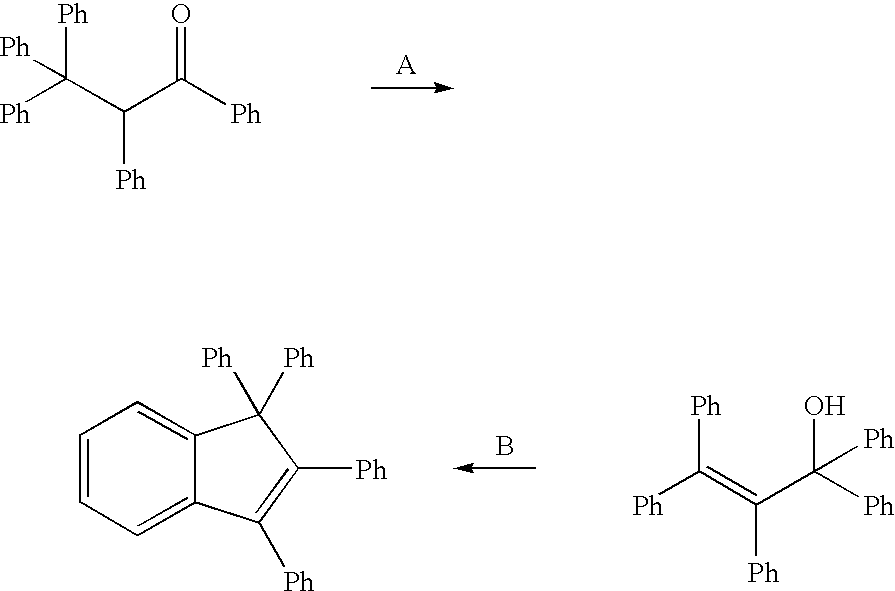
C(C(C([Ph])=O)[Ph])([Ph])([Ph])[Ph].C1=CC=C2C(=C1)C([Ph])([Ph])C([Ph])=C2[Ph].B.[Ph]C(=C(C([Ph])(O)[Ph])[Ph])[Ph]
